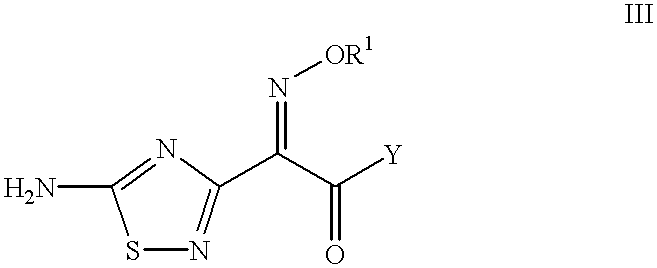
NC1=NC(C(C(=O)[Y])=N[OR1])=NS1
